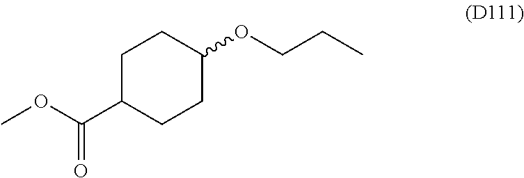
C1C(C(=O)OC)CCC(OCCC)C1
